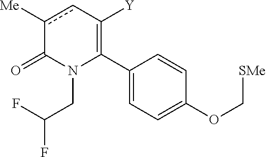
C1(C2=C([Y])cc([Me])C(=O)N2CC(F)F)=CC=C(OC[SMe])C=C1
